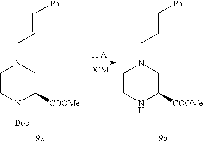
C1CN([Boc])C([COOMe])CN1CC=C[Ph].C1CNC([COOMe])CN1CC=C[Ph]
